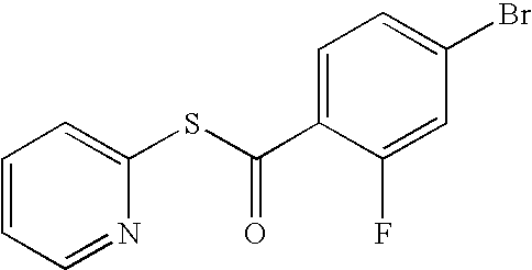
C1=NC(SC(=O)C2=CC=C(Br)C=C2F)=CC=C1
